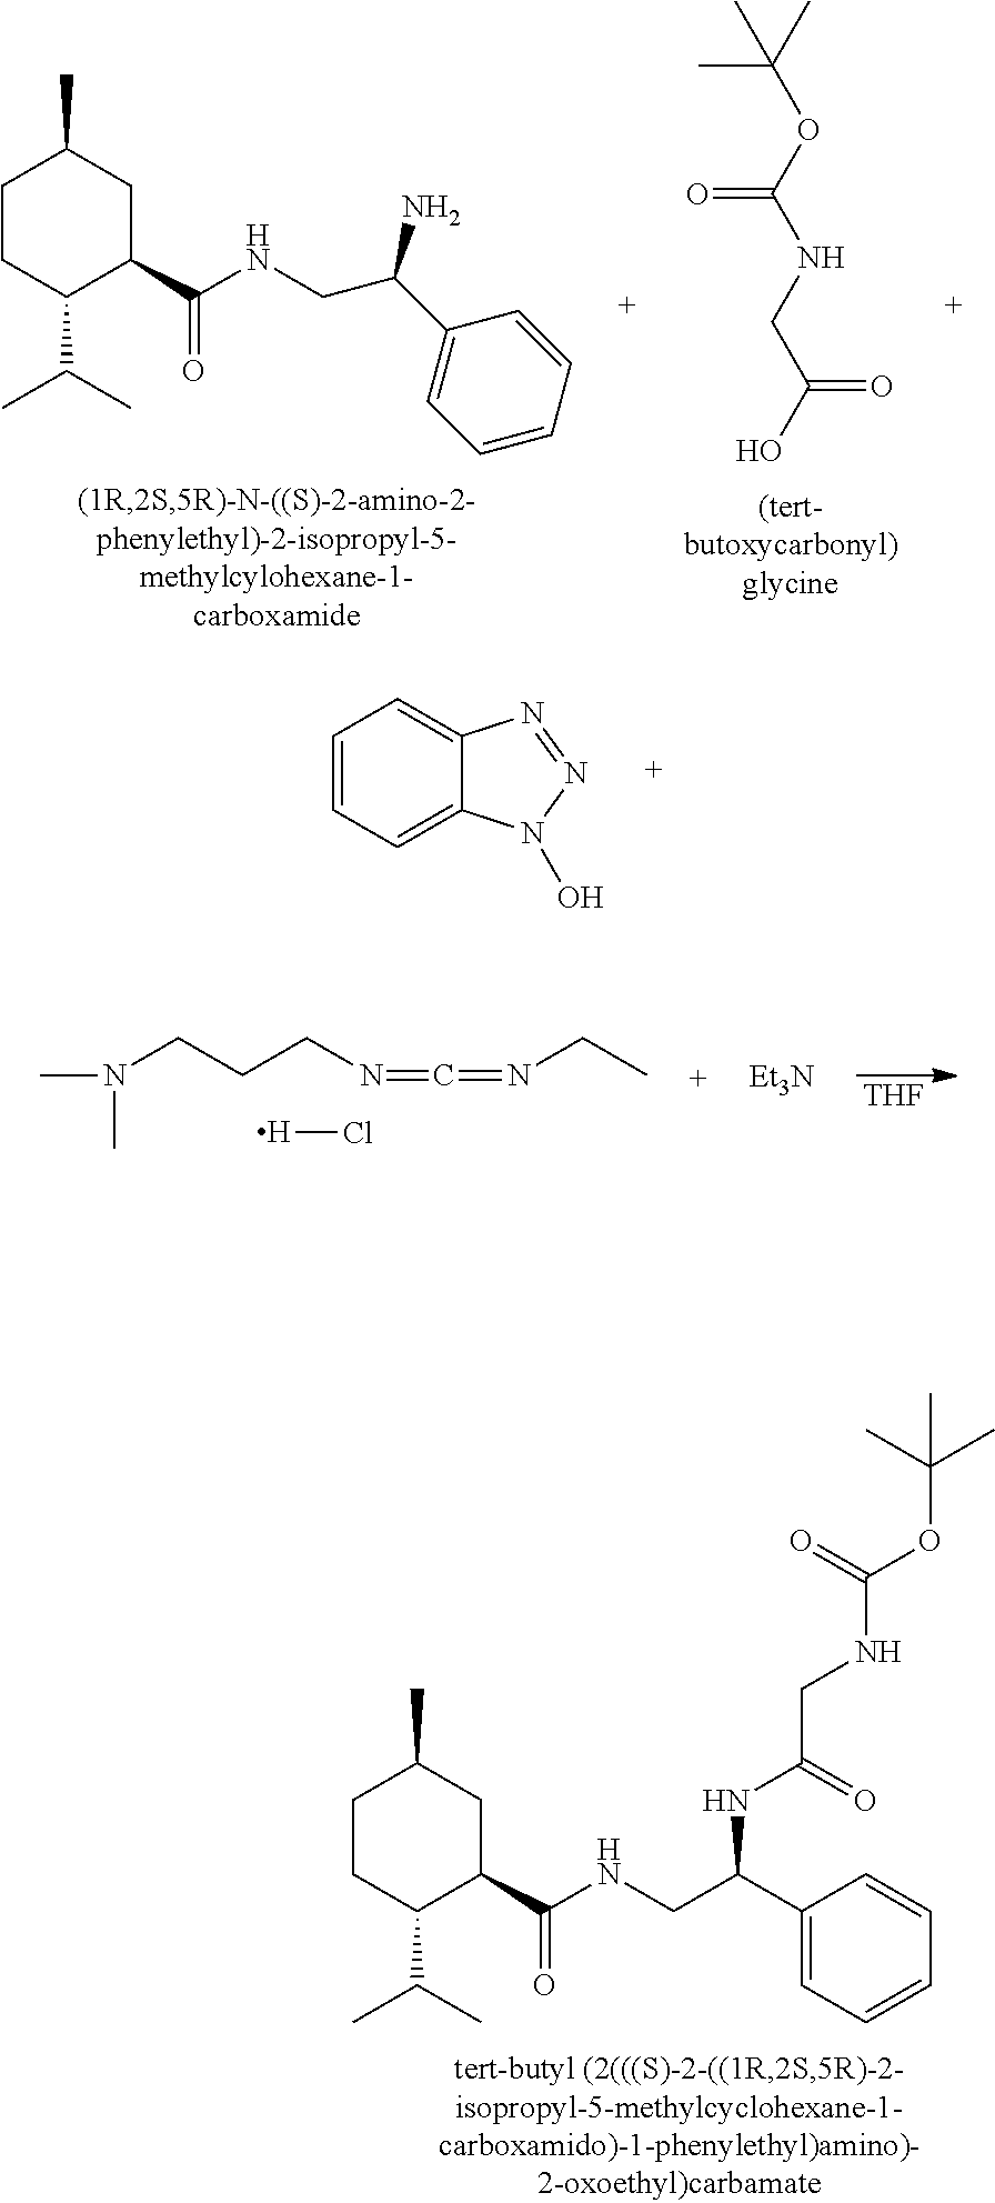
C(OC(NCC(O)=O)=O)(C)(C)C.C1CC(C(C)C)C(C(NCC(C2=CC=CC=C2)N)=O)CC1C.C1=CC=C2C(=C1)N=NN2O.[THF].CN(CCCN=C=NCC)C.[H]Cl.[Et3N].C1CC(C(C)C)C(C(NCC(C2=CC=CC=C2)NC(CNC(OC(C)(C)C)=O)=O)=O)CC1C
